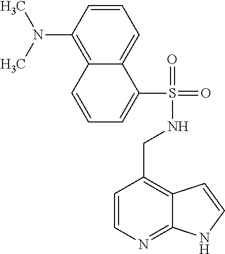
C1=CN=C2C(=C1CNS(C1=CC=CC3=C(N(C)C)C=CC=C13)(=O)=O)C=CN2
